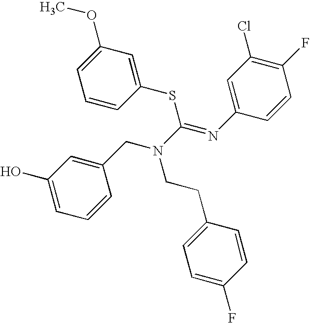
C1=CC=C(O)C=C1CN(C(=NC1=CC(Cl)=C(F)C=C1)SC1=CC(OC)=CC=C1)CCC1=CC=C(F)C=C1
